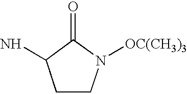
C1CN([OC(CH3)3])C(=O)C1N
